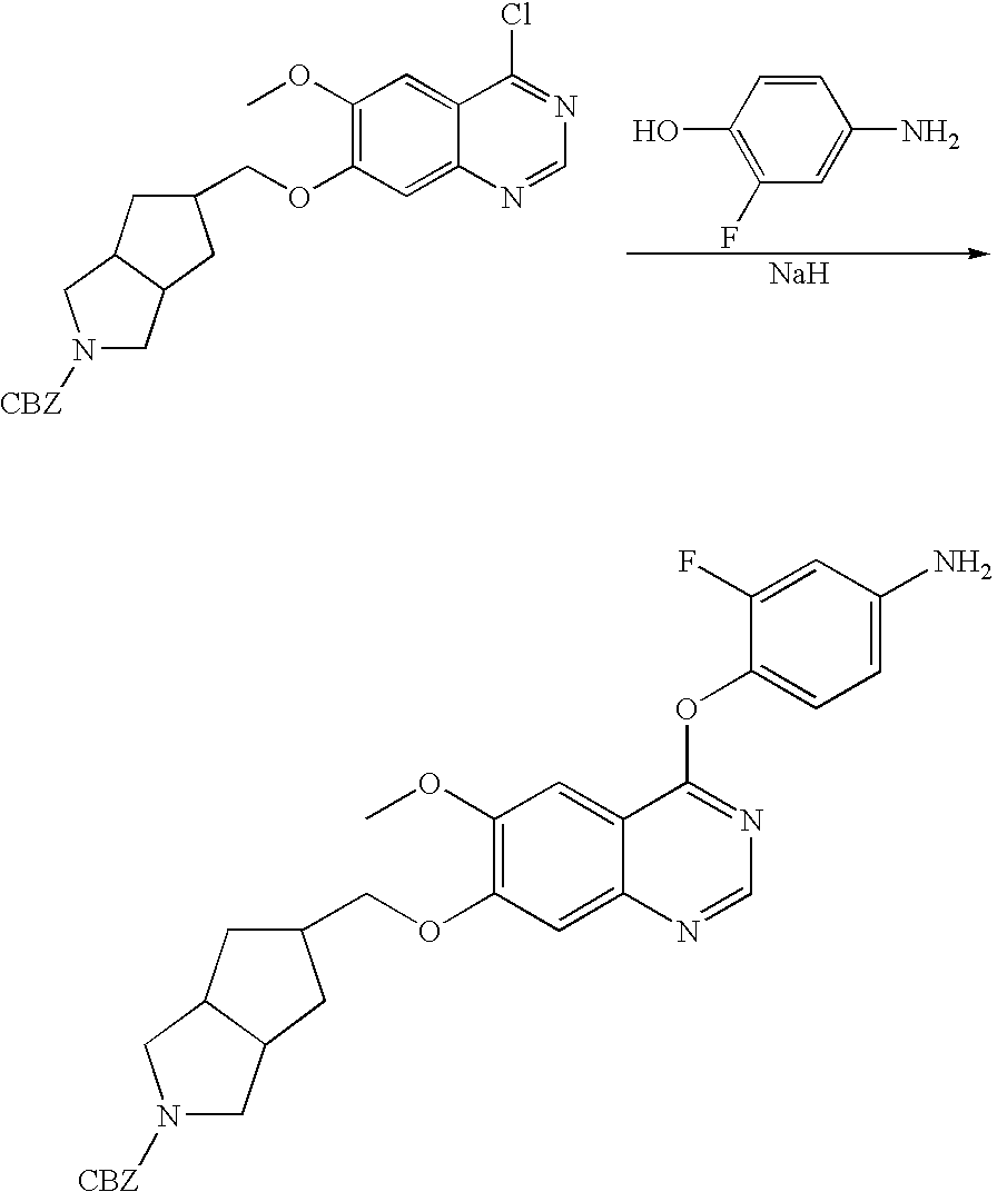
C1(O)=C(F)C=C(N)C=C1.[Na].C1(OC)=C(OCC2CC3C(C2)CN([CBZ])C3)C=C2C(=C1)C(Cl)=NC=N2.C1(OC)=C(OCC2CC3C(C2)CN([CBZ])C3)C=C2C(=C1)C(OC1=CC=C(N)C=C1F)=NC=N2
